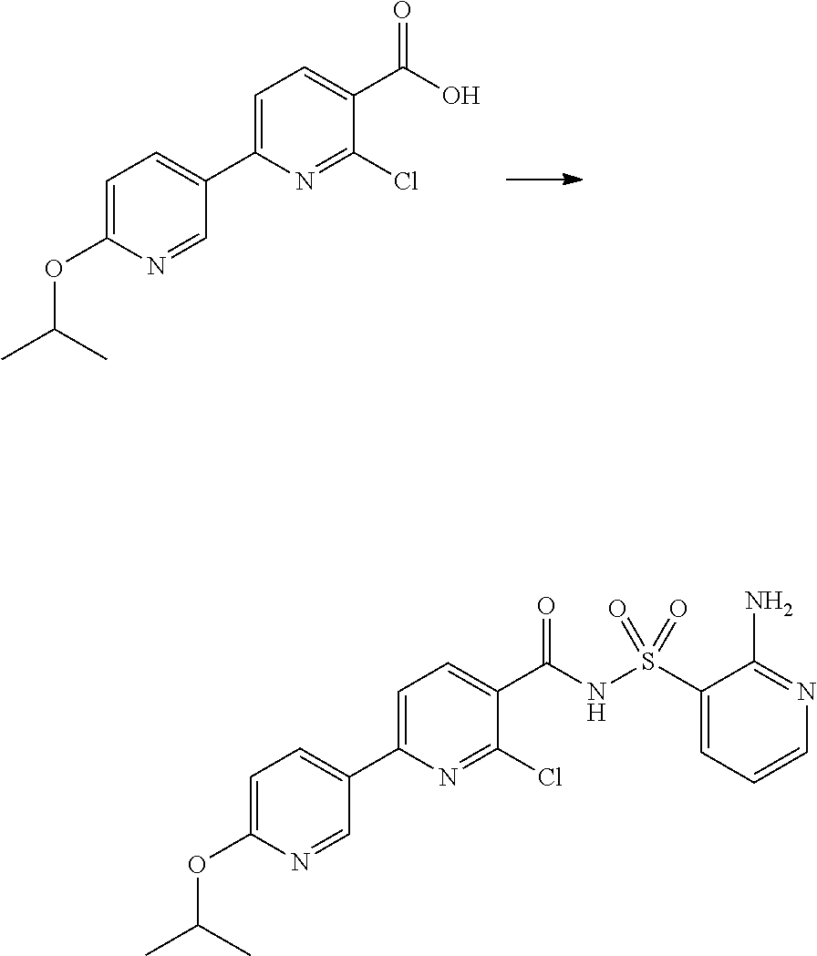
C1=C(C2=CC=C(OC(C)C)N=C2)N=C(Cl)C(C(O)=O)=C1.C1=C(C2=CC=C(OC(C)C)N=C2)N=C(Cl)C(C(NS(C2=CC=CN=C2N)(=O)=O)=O)=C1
